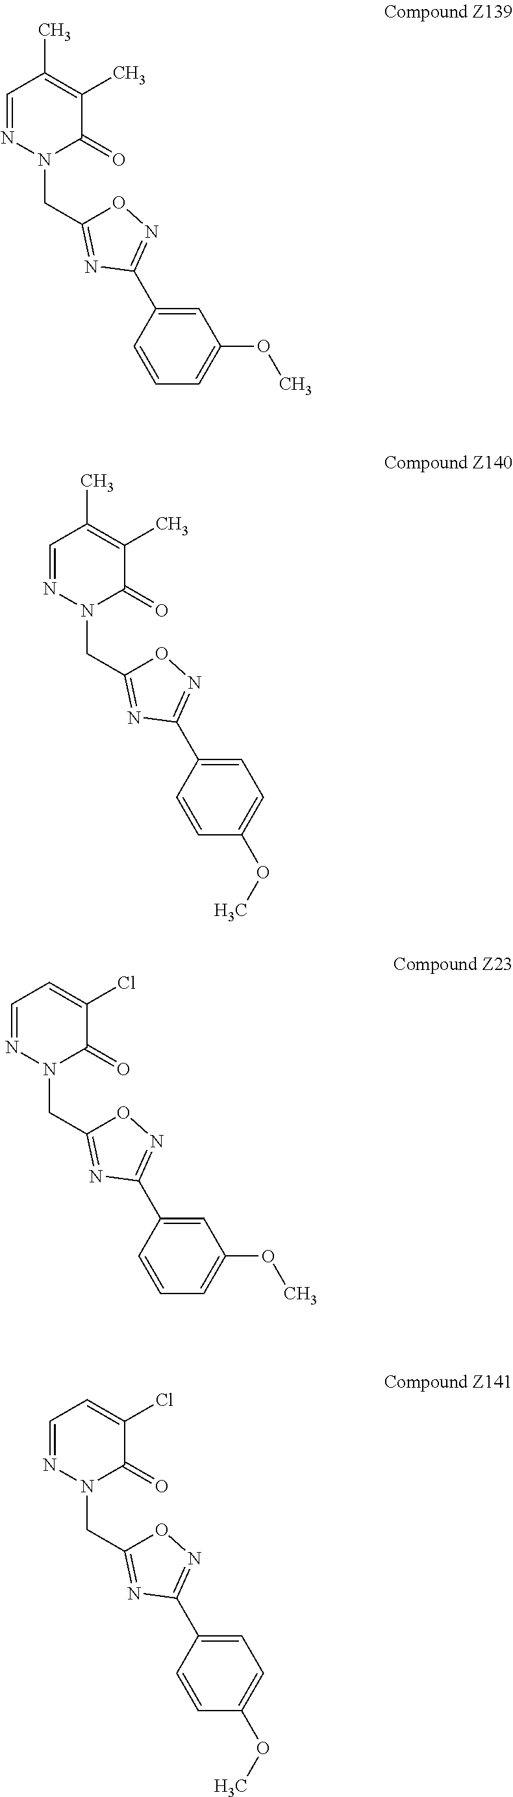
C1=NN(CC2=NC(C3=CC(OC)=CC=C3)=NO2)C(=O)C(C)=C1C.C1=NN(CC2=NC(C3=CC=C(OC)C=C3)=NO2)C(=O)C(C)=C1C.C1=NN(CC2=NC(C3=CC(OC)=CC=C3)=NO2)C(=O)C(Cl)=C1.C1=NN(CC2=NC(C3=CC=C(OC)C=C3)=NO2)C(=O)C(Cl)=C1
